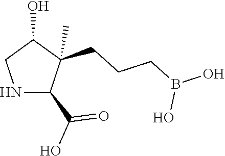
N1C(C(O)=O)C(CCCB(O)O)(C)C(O)C1
